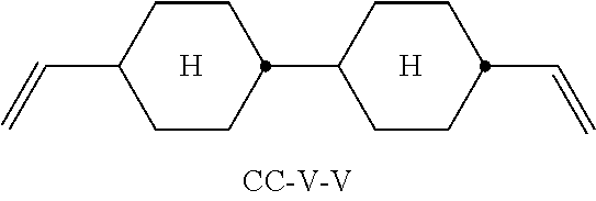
C1C(C2CCC(C=C)CC2)CCC(C=C)C1
